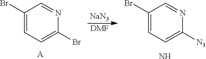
C1(Br)=CC=C(Br)N=C1.[A].[NaN3].[DMF].C1(Br)=CC=C([N3])N=C1.N
